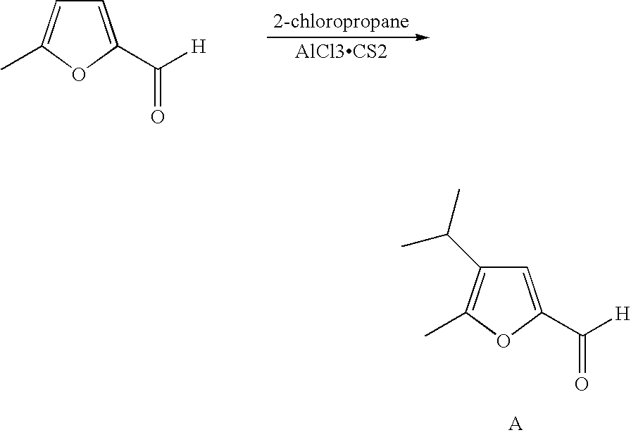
C1=C(C([H])=O)OC(C)=C1.C1=C(C([H])=O)OC(C)=C1C(C)C
